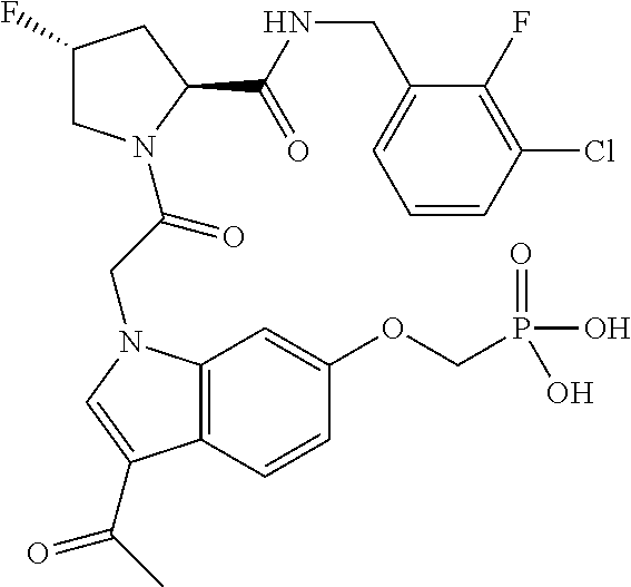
C12=C(C=CC(OCP(=O)(O)O)=C1)C(C(C)=O)=CN2CC(=O)N1CC(F)CC1C(NCC1=CC=CC(Cl)=C1F)=O
